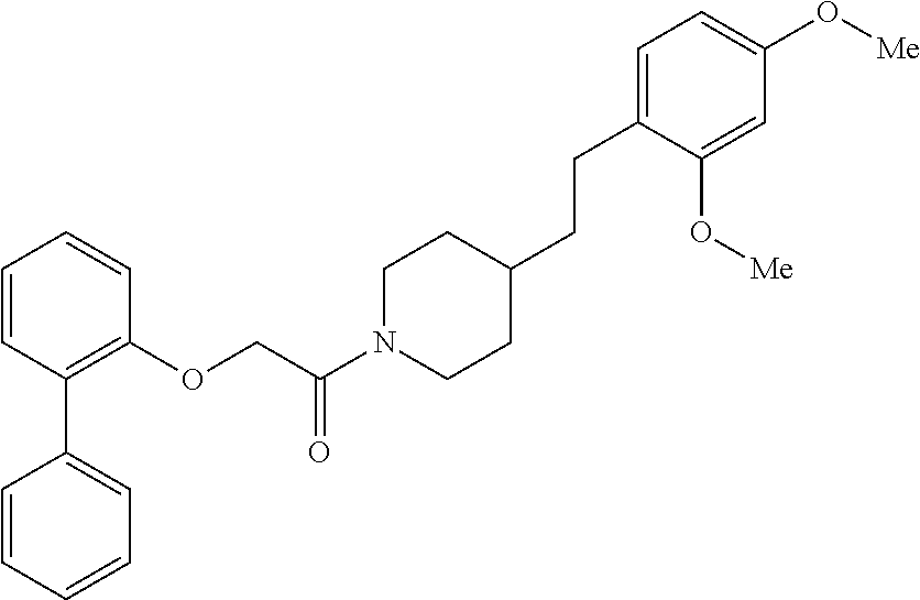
C1=CC=CC=C1C1=C(OCC(N2CCC(CCC3=CC=C(O[Me])C=C3O[Me])CC2)=O)C=CC=C1
